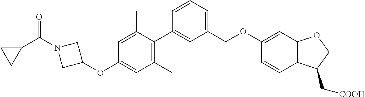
C1(C)=C(C2=CC(COC3=CC4=C(C=C3)C(C[COOH])CO4)=CC=C2)C(C)=CC(OC2CN(C(C3CC3)=O)C2)=C1
